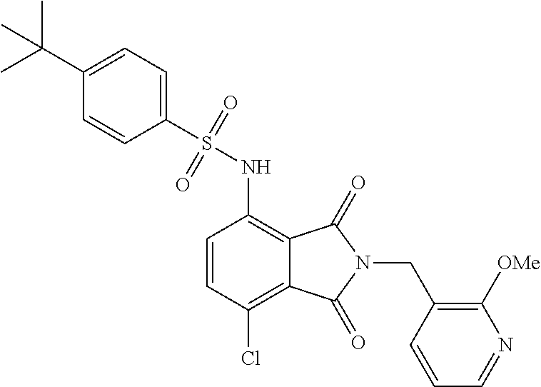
C1=CC(Cl)=C2C(=C1NS(C1=CC=C(C(C)(C)C)C=C1)(=O)=O)C(=O)N(CC1=C([OMe])N=CC=C1)C2=O
